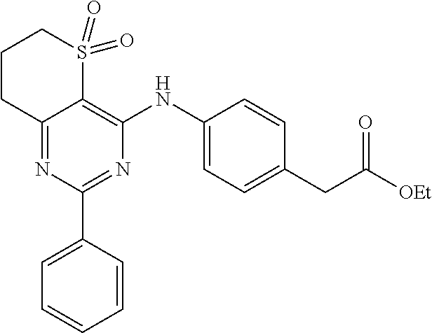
N1=C(C2=CC=CC=C2)N=C2C(=C1NC1=CC=C(CC([OEt])=O)C=C1)S(=O)(=O)CCC2
